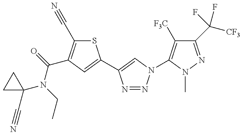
C1(N(C(=O)C2=C(C#N)SC(C3=CN(C4=C([F3C])C(C([CF3])(F)F)=NN4C)N=N3)=C2)CC)(C#N)CC1
